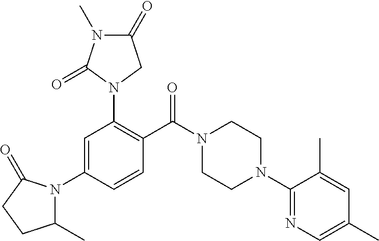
C1=C(N2C(C)CCC2=O)C=CC(C(N2CCN(C3=NC=C(C)C=C3C)CC2)=O)=C1N1CC(=O)N(C)C1=O
